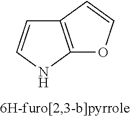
C12=C(NC=C1)OC=C2
